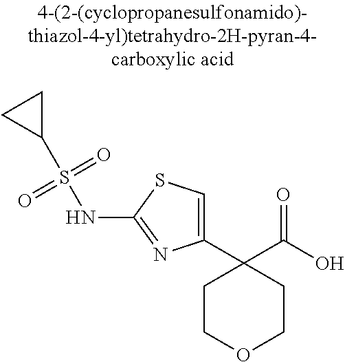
C1(C2(C(O)=O)CCOCC2)=CSC(NS(=O)(=O)C2CC2)=N1
